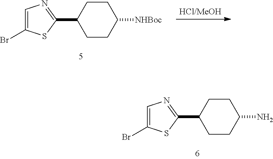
C1CC([NHBoc])CCC1C1=NC=C(Br)S1.C1CC(N)CCC1C1=NC=C(Br)S1
